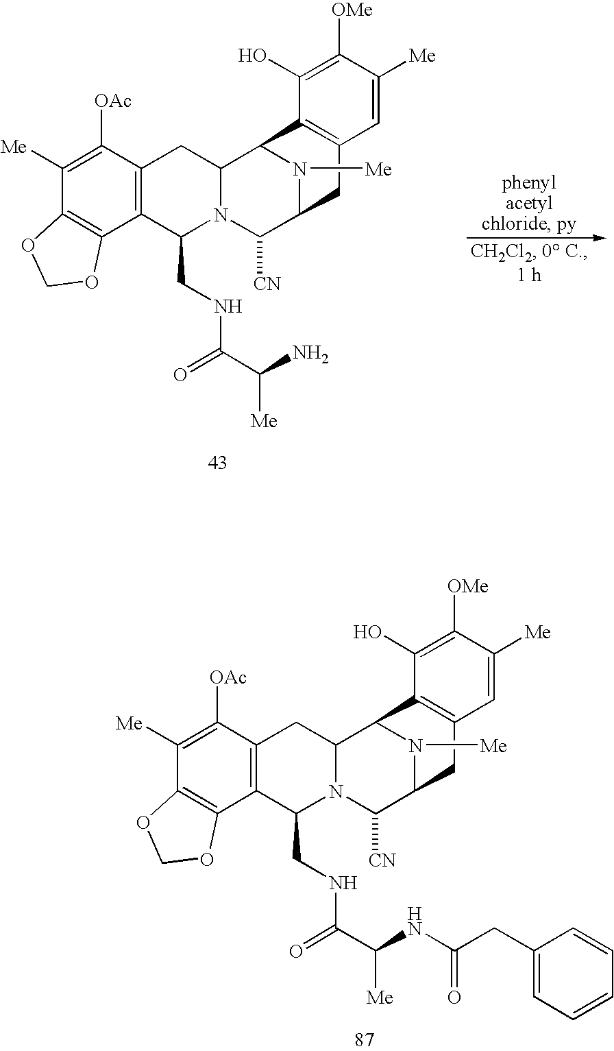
C1([Me])=C([OAc])C2=C(C3=C1OCO3)C(CNC(C(N)[Me])=O)N1C(C2)C2N([Me])C(C1[CN])CC1=C2C(O)=C([OMe])C([Me])=C1.C1([Me])=C([OAc])C2=C(C3=C1OCO3)C(CNC(=O)C(NC(CC1=CC=CC=C1)=O)[Me])N1C(C2)C2N([Me])C(C1[CN])CC1=C2C(O)=C([OMe])C([Me])=C1
